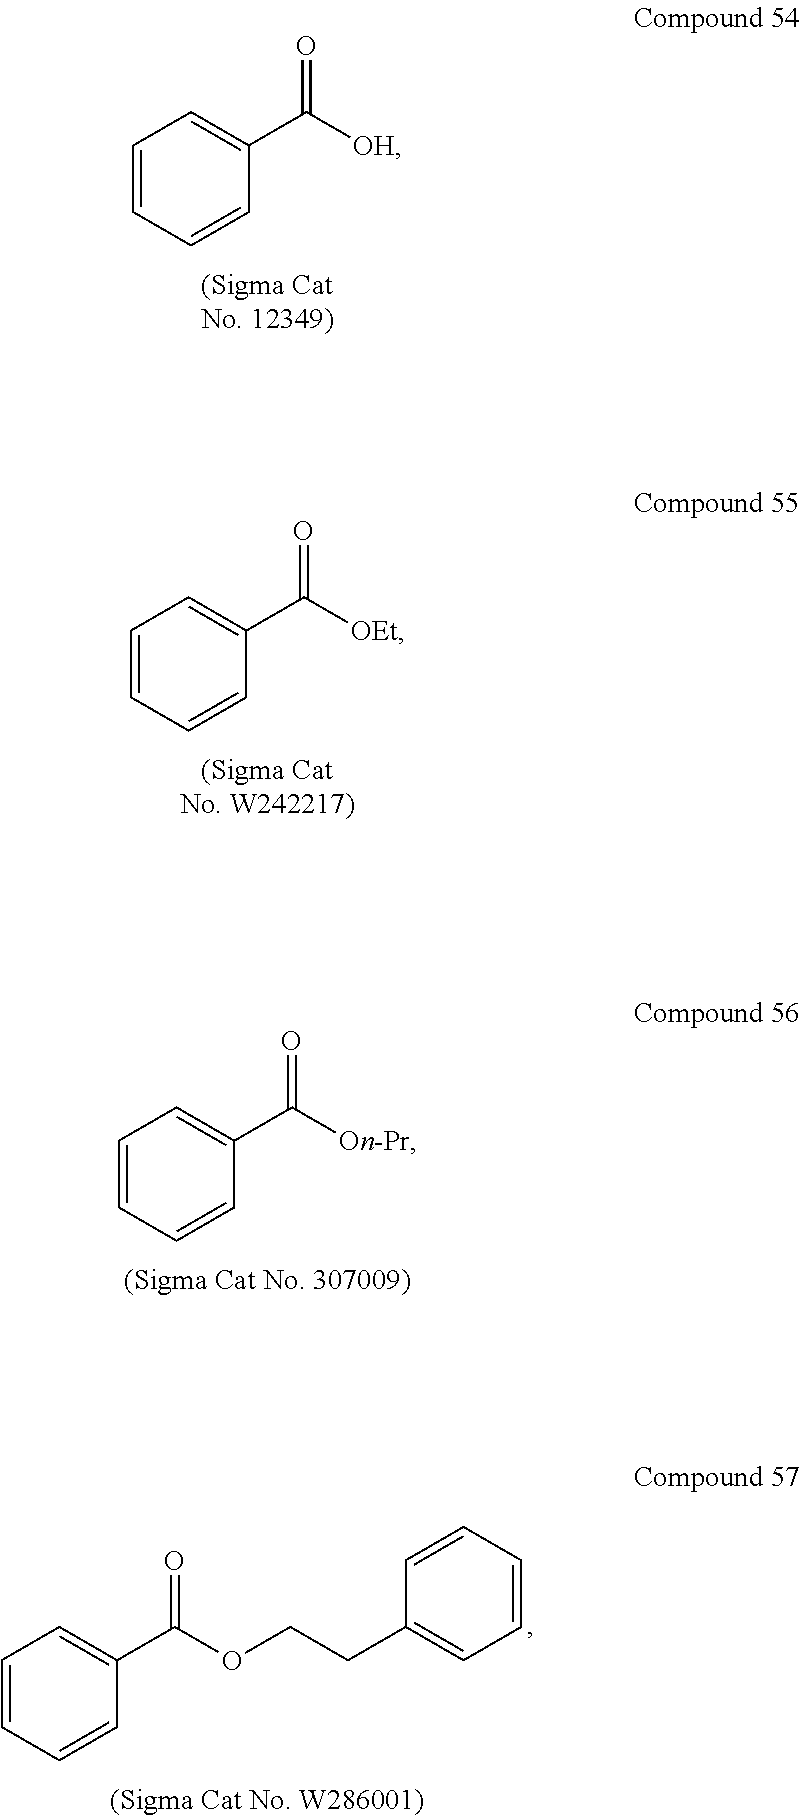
C1=CC=CC(C([OH])=O)=C1.C1=CC=CC(C([OEt])=O)=C1.C1=CC=CC(C([On-Pr])=O)=C1.C1=CC=CC(C(OCCC2=CC=CC=C2)=O)=C1
